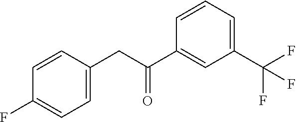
C1=C(CC(C2=CC(C(F)(F)F)=CC=C2)=O)C=CC(F)=C1
